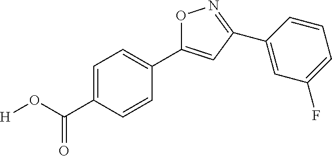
[H]OC(=O)C1=CC=C(C2=CC(C3=CC(F)=CC=C3)=NO2)C=C1
